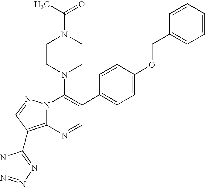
N1=CC(C2=CC=C(OCC3=CC=CC=C3)C=C2)=C(N2CCN(C(C)=O)CC2)N2C1=C(C1=NN=NN1)C=N2
